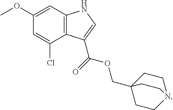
C12=C(C=C(OC)C=C1Cl)NC=C2C(OCC12CCN(CC1)CC2)=O
